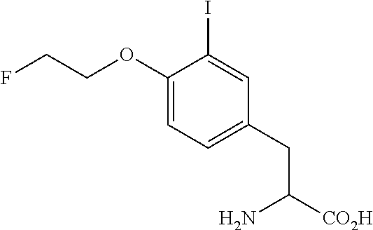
C1(OCCF)=CC=C(CC([CO2H])N)C=C1I
